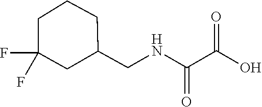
C1(CNC(C(O)=O)=O)CCCC(F)(F)C1
